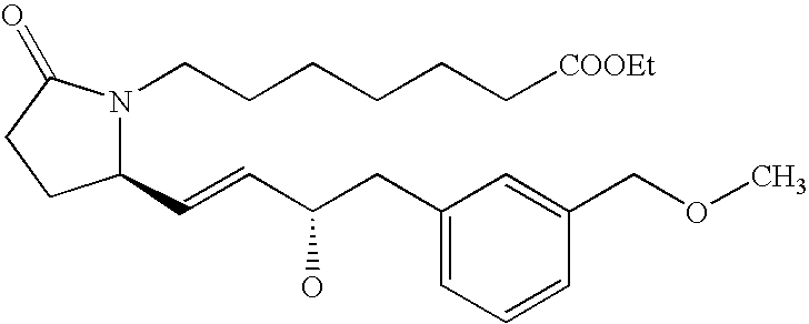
C1(C=CC(CC2=CC=CC(COC)=C2)O)N(CCCCCC[COOEt])C(=O)CC1
